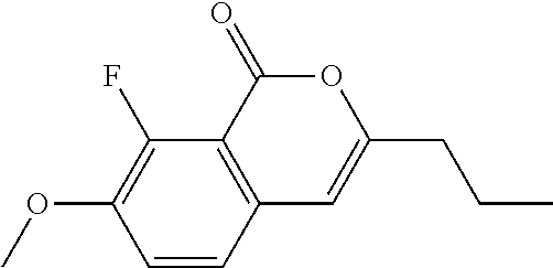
C1=CC2=C(C(F)=C1OC)C(=O)OC(CCC)=C2
